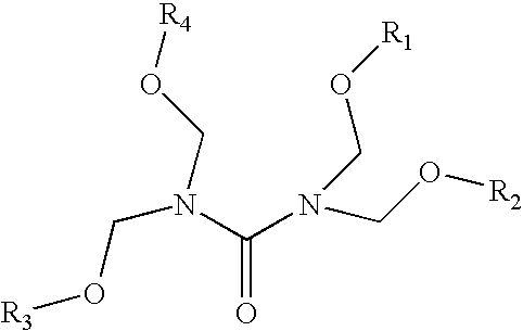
O=C(N(CO[R3])CO[R4])N(CO[R2])CO[R1]
